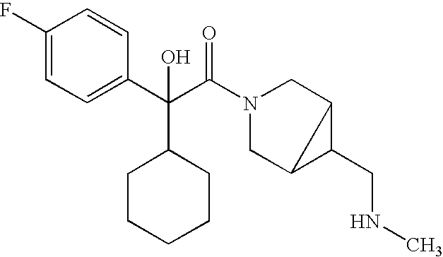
C1(F)=CC=C(C(C(N2CC3C(CNC)C3C2)=O)(C2CCCCC2)O)C=C1
